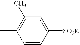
C1=CC([SO3K])=CC(C)=C1C
